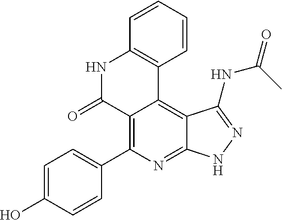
C1=C(O)C=CC(C2=C3C(=C4C(=N2)NN=C4NC(=O)C)C2=C(NC3=O)C=CC=C2)=C1
